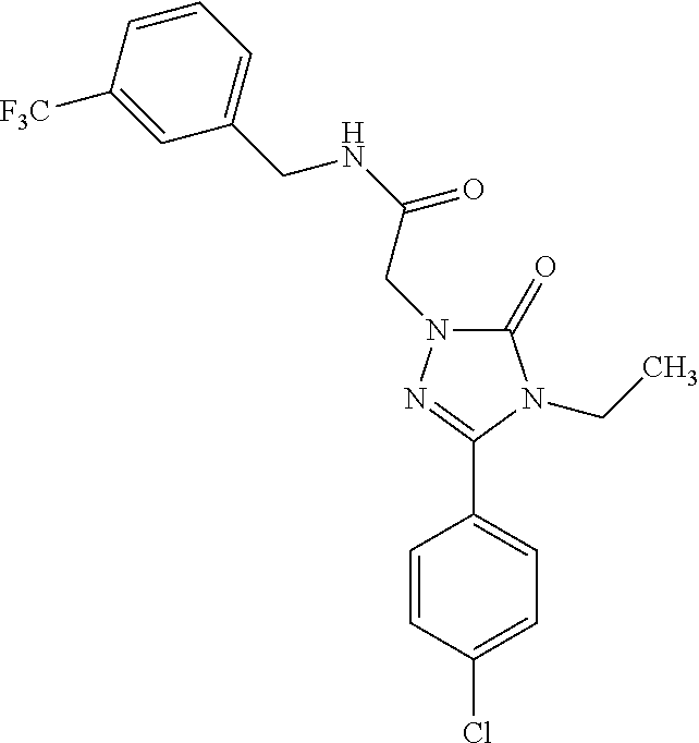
C1(=O)N(CC(NCC2=CC=CC([F3C])=C2)=O)N=C(C2=CC=C(Cl)C=C2)N1CC
